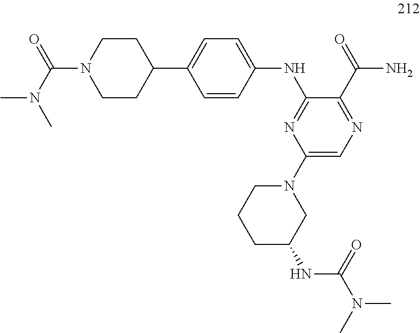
N(C1=NC(N2CCCC(NC(N(C)C)=O)C2)=CN=C1C(=O)N)C1=CC=C(C2CCN(C(N(C)C)=O)CC2)C=C1
